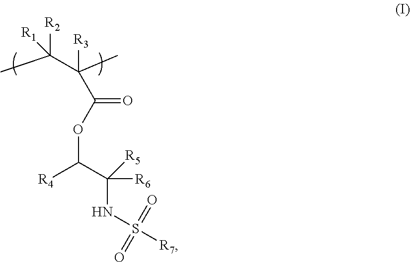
[R3]C(C)(C(C)([R2])[R1])C(OC([R4])C([R6])([R5])NS([R7])(=O)=O)=O
